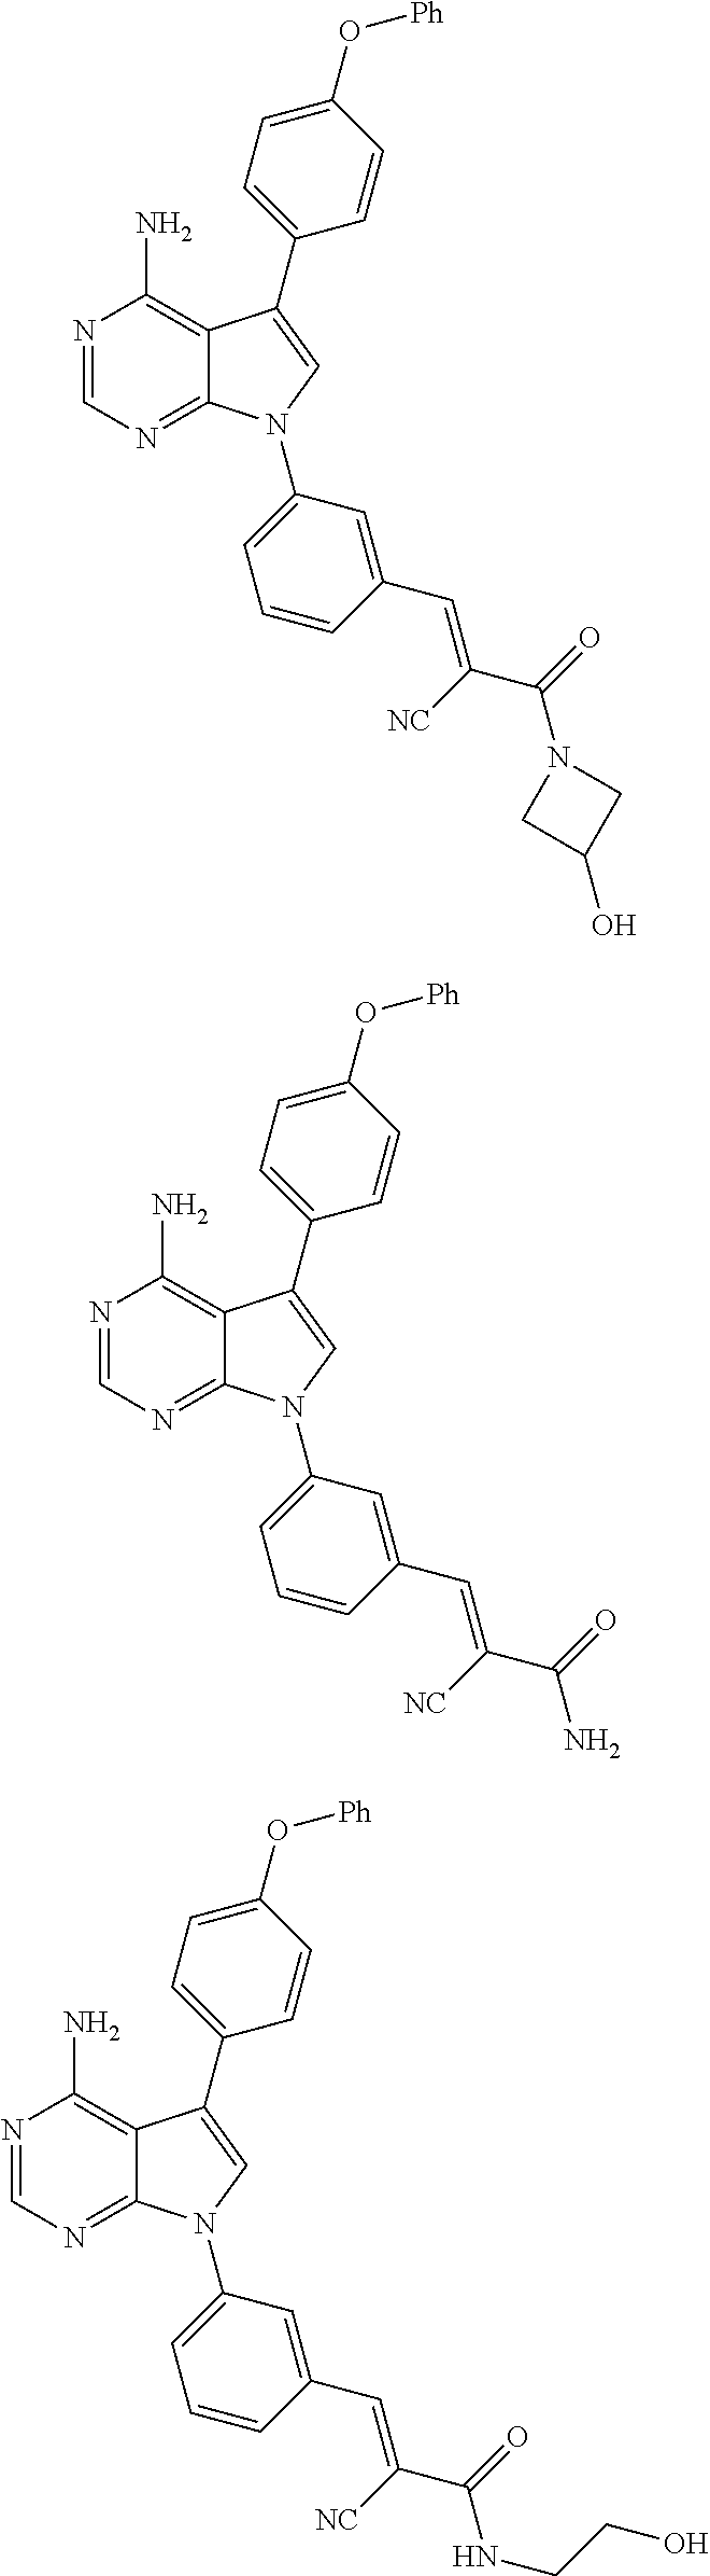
N1=CN=C2C(=C1N)C(C1=CC=C(O[Ph])C=C1)=CN2C1=CC=CC(C=C(C(=O)N2CC(O)C2)[NC])=C1.N1=CN=C2C(=C1N)C(C1=CC=C(O[Ph])C=C1)=CN2C1=CC=CC(C=C(C(=O)N)[NC])=C1.N1=CN=C2C(=C1N)C(C1=CC=C(O[Ph])C=C1)=CN2C1=CC=CC(C=C(C(=O)NCCO)[NC])=C1
